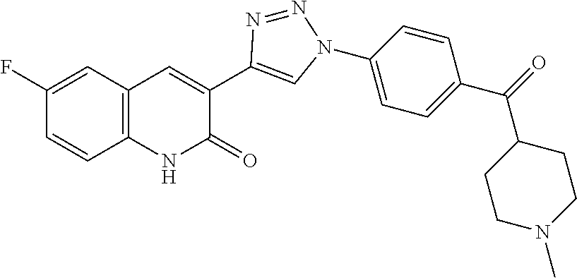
C12=C(C=C(F)C=C1)C=C(C1=CN(C3=CC=C(C(=O)C4CCN(C)CC4)C=C3)N=N1)C(=O)N2
